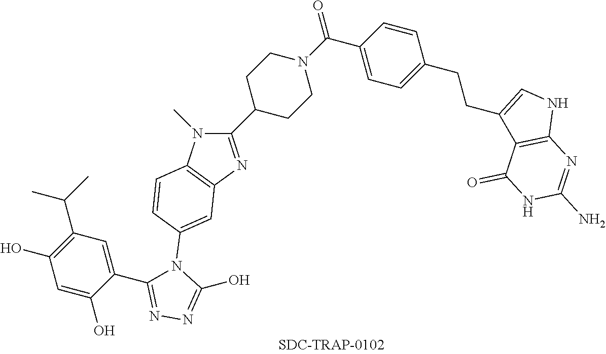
C1=CC(C(N2CCC(C3=NC4=C(N3C)C=CC(N3C(C5=CC(C(C)C)=C(O)C=C5O)=NN=C3O)=C4)CC2)=O)=CC=C1CCC1=CNC2=C1C(=O)NC(N)=N2
